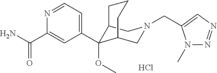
Cl.C1(C2(OC)C3CN(CC4=CN=NN4C)CC2CCC3)=CC=NC(C(N)=O)=C1
